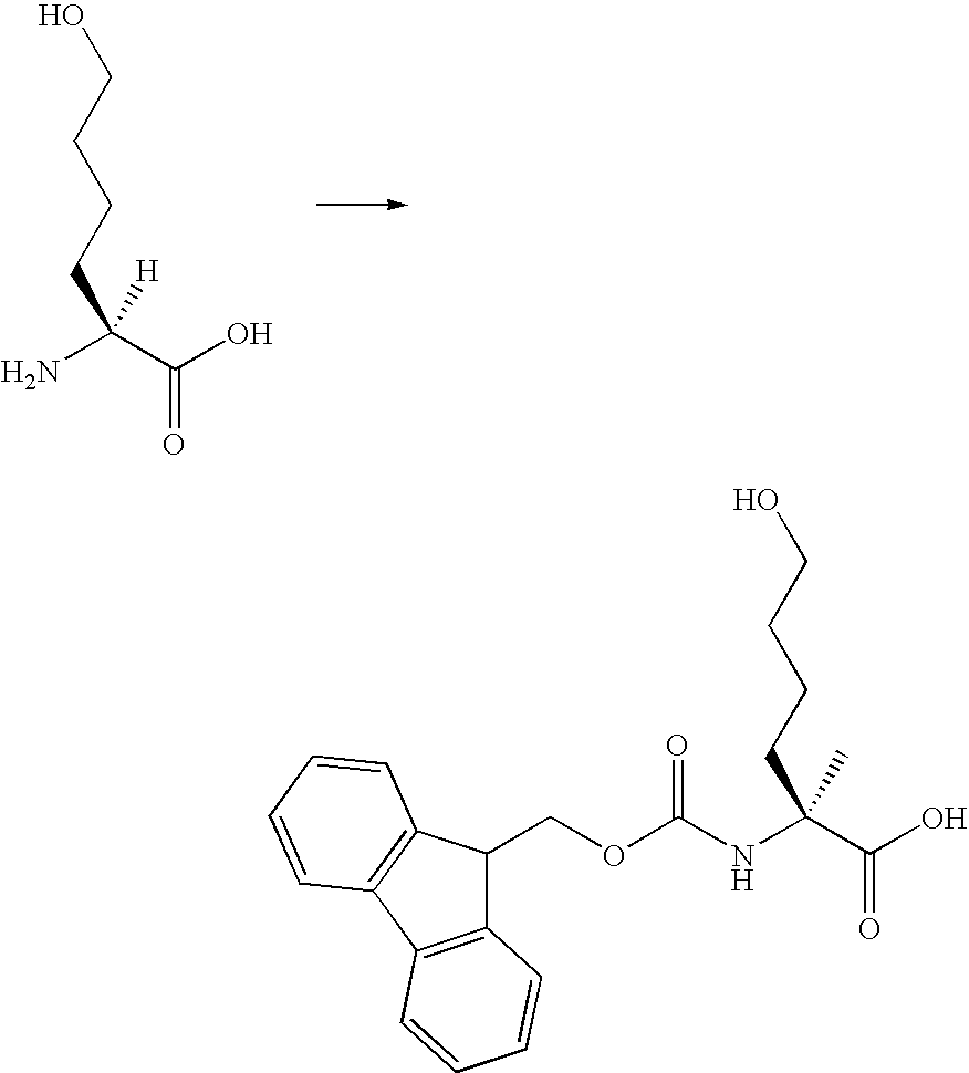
NC(C(O)=O)([H])CCCCO.C12=C(C3=C(C1COC(NC(C(O)=O)(CCCCO)C)=O)C=CC=C3)C=CC=C2
